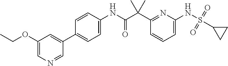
C1(C(C(NC2=CC=C(C3=CC(OCC)=CN=C3)C=C2)=O)(C)C)=NC(NS(=O)(=O)C2CC2)=CC=C1
